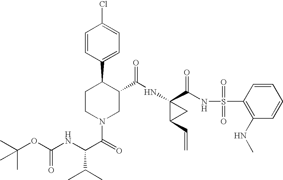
N(C1(C(NS(C2=C(NC)C=CC=C2)(=O)=O)=O)C(C=C)C1)C(=O)C1C(C2=CC=C(Cl)C=C2)CCN(C(=O)C(NC(OC(C)(C)C)=O)C(C)C)C1
